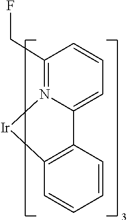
C12=CC=CC(CF)=N1[Ir]C1=C2C=CC=C1
